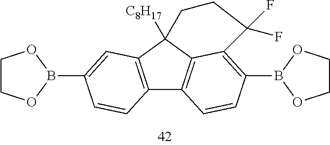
C12=C(C3([C8H17])C4=C1C=CC(B1OCCO1)=C4C(F)(F)CC3)C=C(B1OCCO1)C=C2
